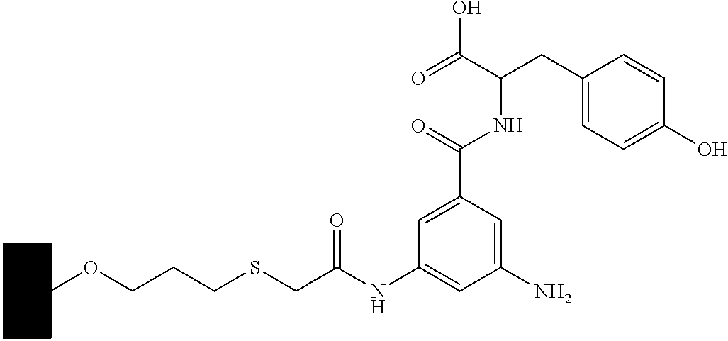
C1CCCC(OCCCSCC(NC2=CC(N)=CC(C(NC(CC3=CC=C(O)C=C3)C(=O)O)=O)=C2)=O)C1
